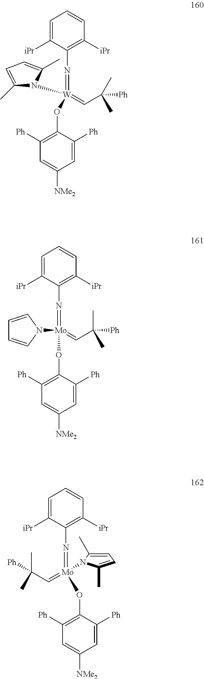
N(=[W](=CC([Ph])(C)C)(N1C(C)=CC=C1C)OC1=C([Ph])C=C([NMe2])C=C1[Ph])C1=C([iPr])C=CC=C1[iPr].N(=[Mo](=CC([Ph])(C)C)(OC1=C([Ph])C=C([NMe2])C=C1[Ph])N1C=CC=C1)C1=C([iPr])C=CC=C1[iPr].N(C1=C([iPr])C=CC=C1[iPr])=[Mo](OC1=C([Ph])C=C([NMe2])C=C1[Ph])(=CC(C)([Ph])C)N1C(C)=CC=C1C
